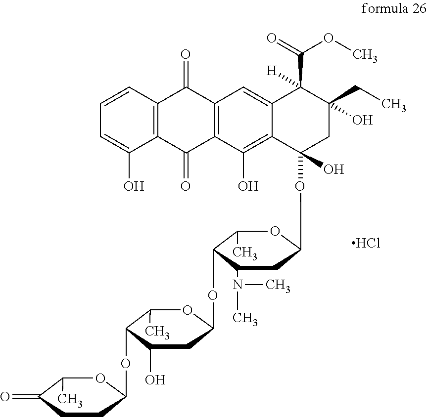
C12=C(C=CC=C1O)C(=O)C1=C(C2=O)C(O)=C2C(=C1)C(C(=O)OC)([H])C(CC)(O)CC2(OC1CC(N(C)C)C(OC2CC(O)C(OC3CCC(=O)C(C)O3)C(C)O2)C(C)O1)O.Cl
